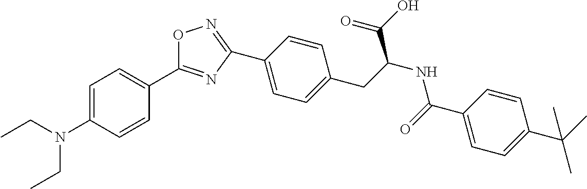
C1=CC(C2=NOC(C3=CC=C(N(CC)CC)C=C3)=N2)=CC=C1CC(NC(C1=CC=C(C(C)(C)C)C=C1)=O)C(O)=O
